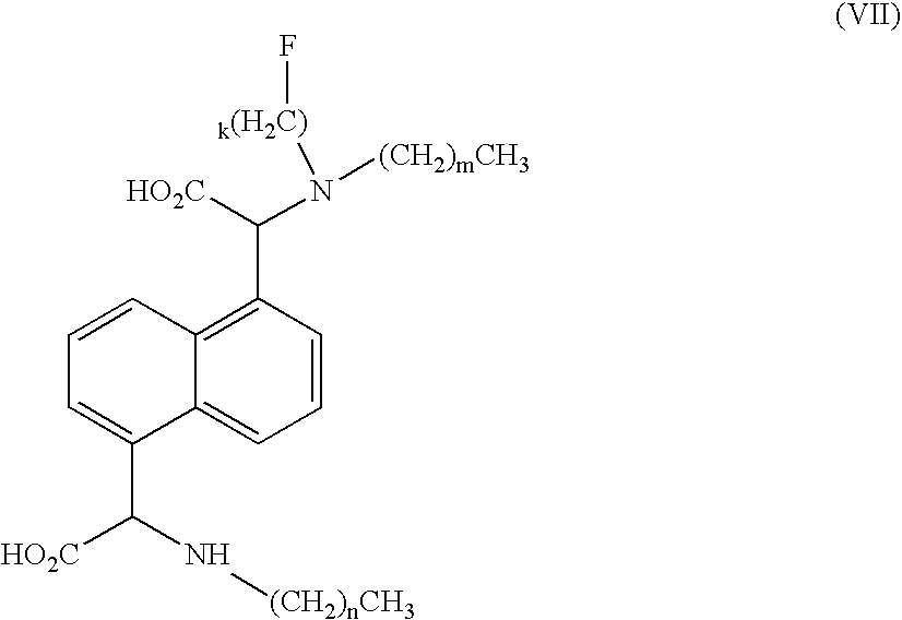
C1=CC(C([HO2C])N([(CH2)mCH3])[k(H2C)]F)=C2C(=C1)C(C([HO2C])N[(CH2)nCH3])=CC=C2
